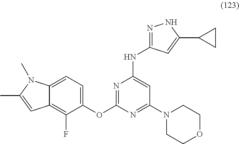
C12=C(F)C(OC3=NC(NC4=NNC(C5CC5)=C4)=CC(N4CCOCC4)=N3)=CC=C1N(C)C(C)=C2
